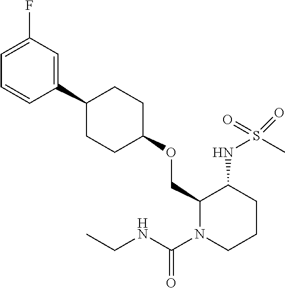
O(CC1N(C(NCC)=O)CCCC1NS(C)(=O)=O)C1CCC(C2=CC(F)=CC=C2)CC1
